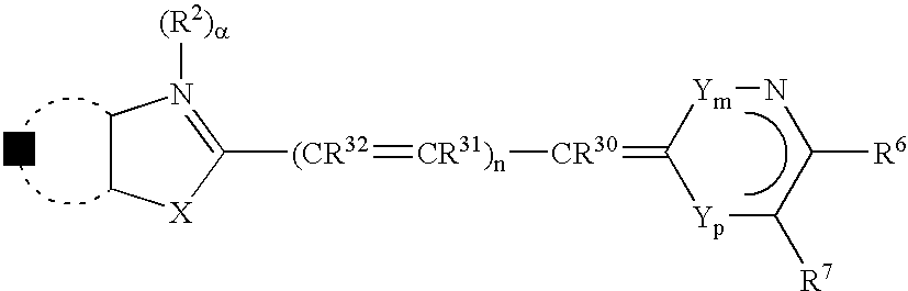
C1C[X]C([(CR32]=[CR31)n][CR30]=C2[Yp]C([R7])C([R6])N[Ym]2)=N1[(R2)a]
